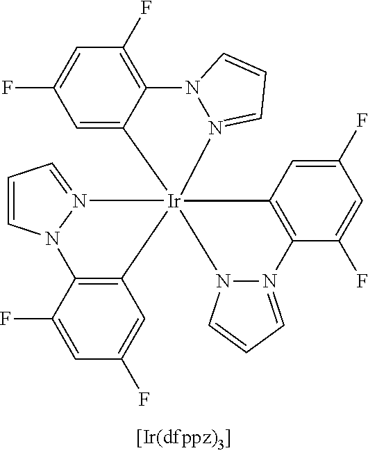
C1=C(F)C=C2C(=C1F)N1N(=CC=C1)[Ir]213(N2=CC=CN2C2=C1C=C(F)C=C2F)C1=C(C(F)=CC(F)=C1)N1=CC=CN31
